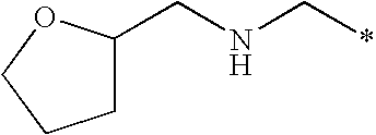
C1C(CNC*)OCC1
